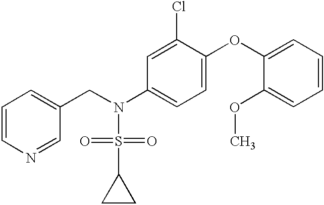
C1=CN=CC(CN(S(=O)(=O)C2CC2)C2=CC=C(OC3=CC=CC=C3OC)C(Cl)=C2)=C1
